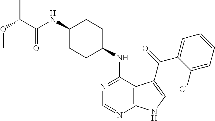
C1(NC(C(OC)C)=O)CCC(NC2=NC=NC3=C2C(C(=O)C2=CC=CC=C2Cl)=CN3)CC1
